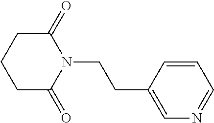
C1(CCN2C(=O)CCCC2=O)=CN=CC=C1
